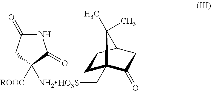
N1C(=O)CC([ROOC])(N)C1=O.[HO3S]CC12CCC(CC1=O)C2(C)C
